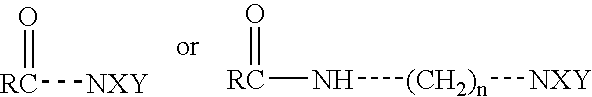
[RC]([NXY])=O.[RC](N[(CH2)n][NXY])=O
